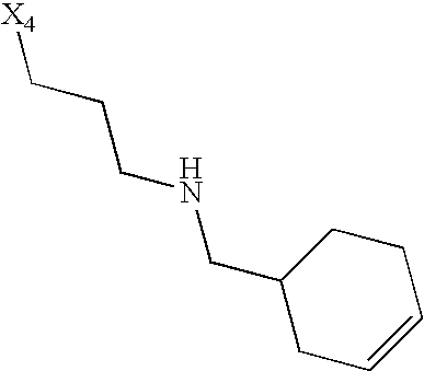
[X4]CCCNCC1CC=CCC1
